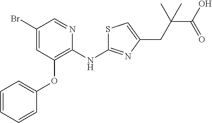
BrC1=CC(OC2=CC=CC=C2)=C(NC2=NC(CC(C(O)=O)(C)C)=CS2)N=C1
